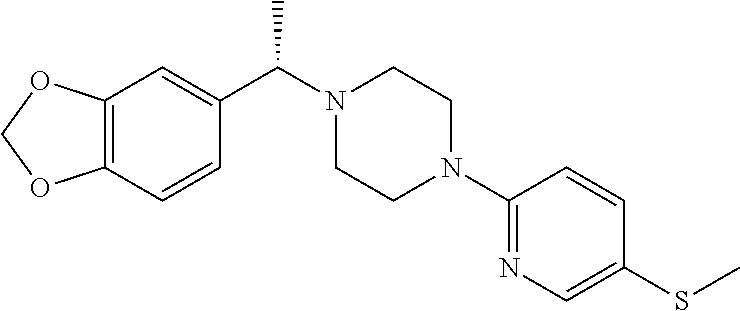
C12=C(C=CC(C(N3CCN(C4=NC=C(SC)C=C4)CC3)C)=C1)OCO2
